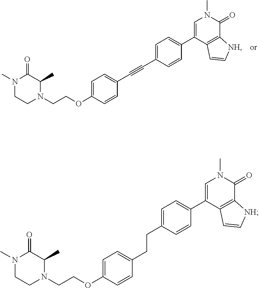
C1=CC(C2=CN(C)C(=O)C3=C2C=C[NH]3)=CC=C1C#CC1=CC=C(OCCN2C(C)C(=O)N(C)CC2)C=C1.C1=CC(C2=CN(C)C(=O)C3=C2C=C[NH]3)=CC=C1CCC1=CC=C(OCCN2C(C)C(=O)N(C)CC2)C=C1
